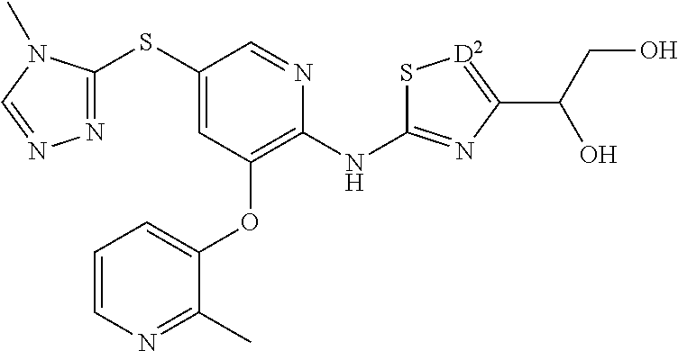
S(C1=CC(OC2=CC=CN=C2C)=C(NC2=NC(C(CO)O)=[D2]S2)N=C1)C1=NN=CN1C
